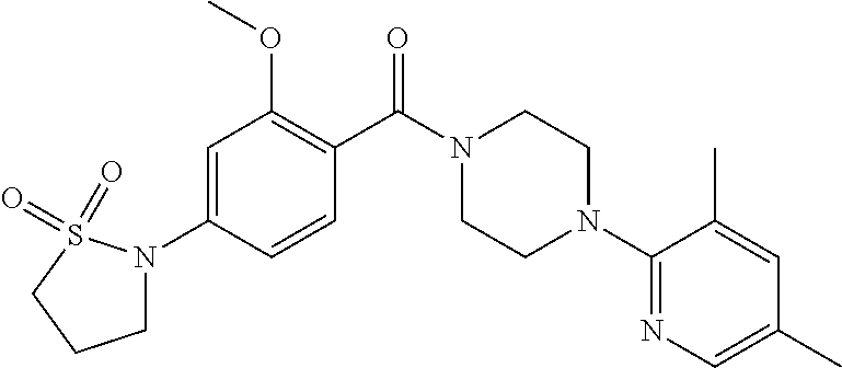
C1=C(N2CCCS2(=O)=O)C=CC(C(N2CCN(C3=NC=C(C)C=C3C)CC2)=O)=C1OC
